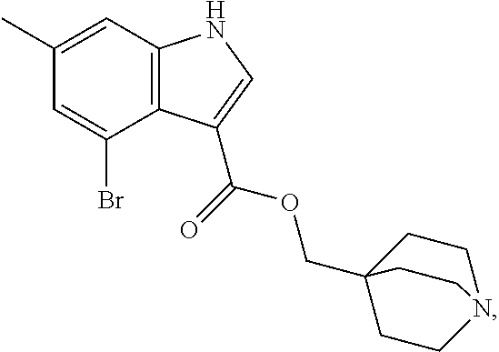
C12=C(C=C(C)C=C1Br)NC=C2C(OCC12CCN(CC1)CC2)=O
